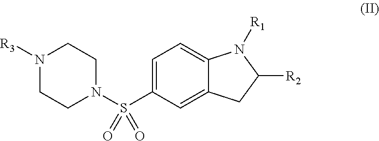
N1([R3])CCN(S(C2=CC=C3C(=C2)CC([R2])N3[R1])(=O)=O)CC1
